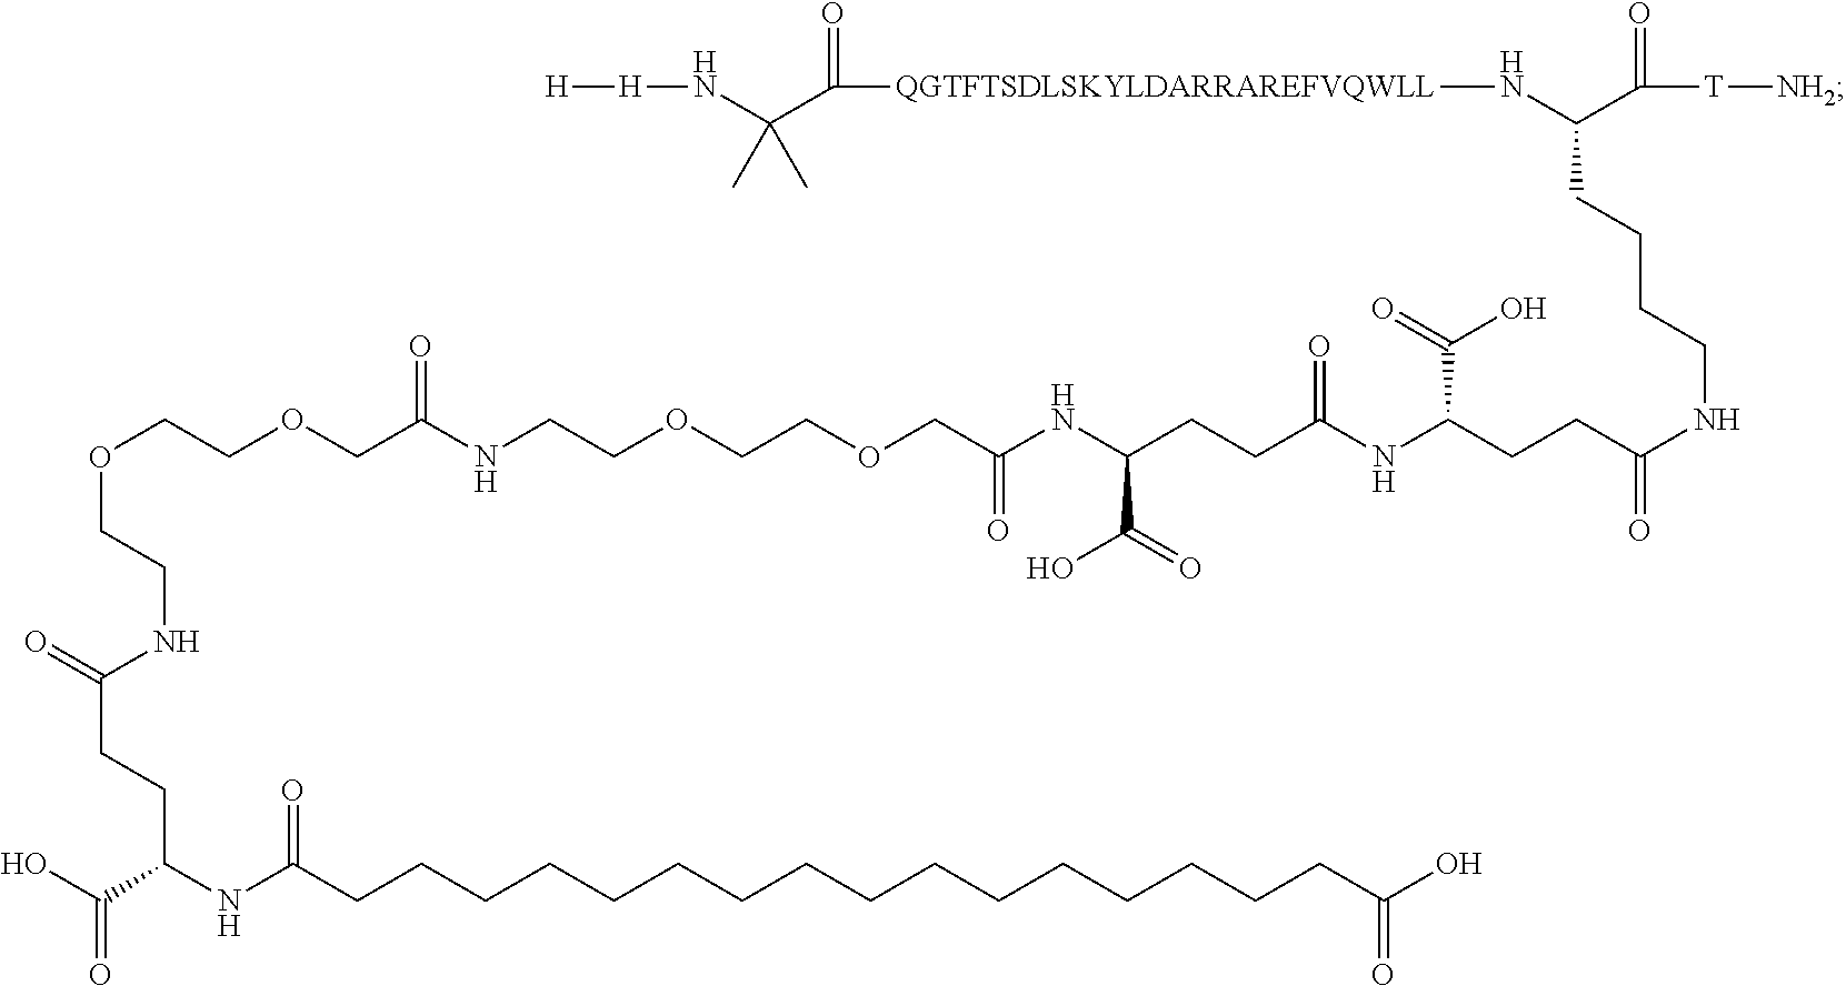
[H][H]NC(C([QGTFTSDLSKYLDARRAREFVQWLL]NC(C([T][NH2])=O)CCCCNC(CCC(NC(CCC(NC(COCCOCCNC(COCCOCCNC(=O)CCC(C(=O)O)NC(CCCCCCCCCCCCCCCCC(O)=O)=O)=O)=O)C(=O)O)=O)C(=O)O)=O)=O)(C)C
